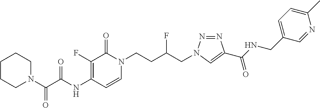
C1(NC(=O)C(=O)N2CCCCC2)=C(F)C(=O)N(CCC(CN2N=NC(C(NCC3=CC=C(C)N=C3)=O)=C2)F)C=C1
